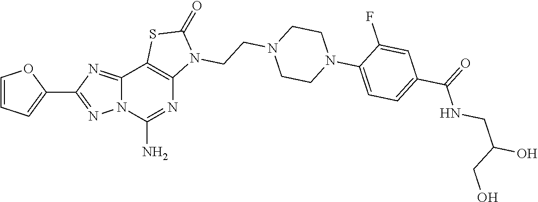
C12=NC(C3=CC=CO3)=NN1C(N)=NC1=C2SC(=O)N1CCN1CCN(C2=CC=C(C(=O)NCC(O)CO)C=C2F)CC1
